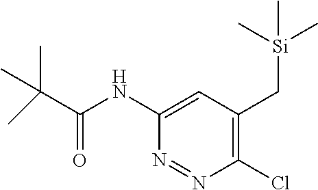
C1(NC(=O)C(C)(C)C)=CC(C[Si](C)(C)C)=C(Cl)N=N1
